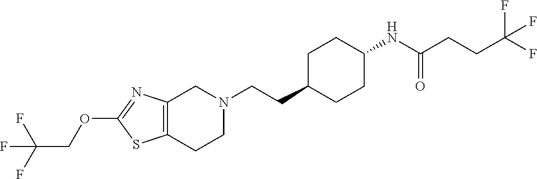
C12=C(CCN(CCC3CCC(NC(CCC(F)(F)F)=O)CC3)C1)SC(OCC(F)(F)F)=N2
